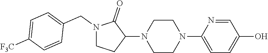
C1=NC(N2CCN(C3C(=O)N(CC4=CC=C([F3C])C=C4)CC3)CC2)=CC=C1O
